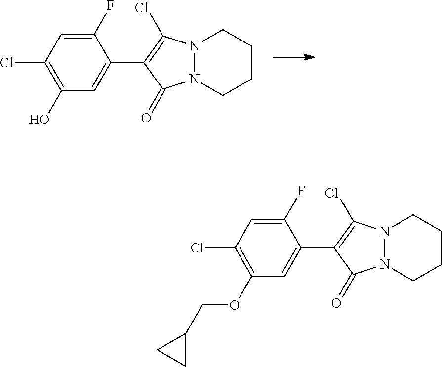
C1(O)=C(Cl)C=C(F)C(C2=C(Cl)N3N(C2=O)CCCC3)=C1.C1(OCC2CC2)=C(Cl)C=C(F)C(C2=C(Cl)N3N(C2=O)CCCC3)=C1
